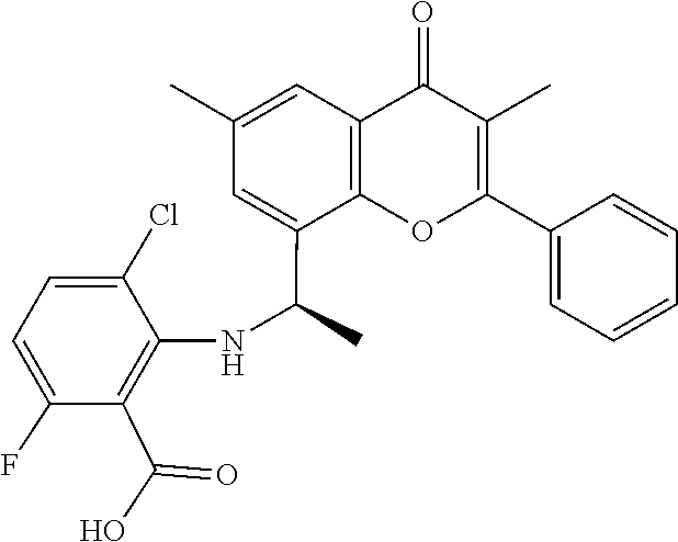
C1=C(C)C=C(C(NC2=C(C(O)=O)C(F)=CC=C2Cl)C)C2=C1C(=O)C(C)=C(C1=CC=CC=C1)O2
